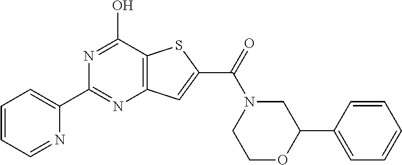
C1=CC=NC(C2=NC3=C(C(O)=N2)SC(C(=O)N2CC(C4=CC=CC=C4)OCC2)=C3)=C1
